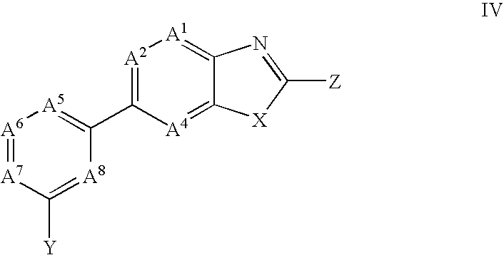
[A6]1=[A7]C([Y])=[A8]C(C2=[A2][A1]=C3C(=[A4]2)[X]C([Z])=N3)=[A5]1
